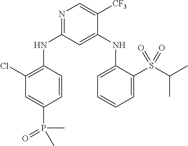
C1=CC(NC2=NC=C([CF3])C(NC3=CC=CC=C3S(C(C)C)(=O)=O)=C2)=C(Cl)C=C1P(C)(=O)C
